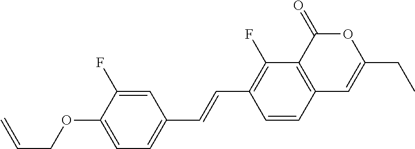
C12=C(C(=O)OC(CC)=C1)C(F)=C(C=CC1=CC=C(OCC=C)C(F)=C1)C=C2
